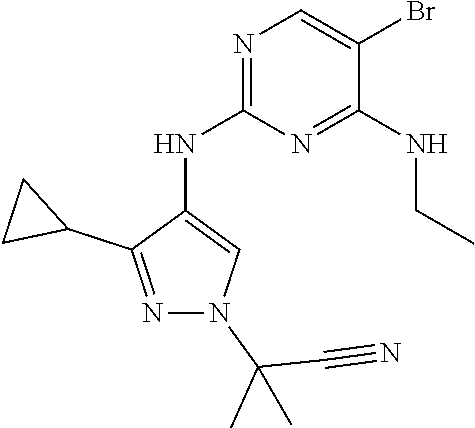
N1=C(NC2=CN(C(C)(C#N)C)N=C2C2CC2)N=C(NCC)C(Br)=C1
